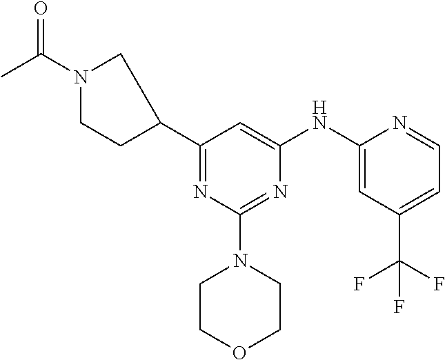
C1(C2CN(C(C)=O)CC2)=NC(N2CCOCC2)=NC(NC2=CC(C(F)(F)F)=CC=N2)=C1
